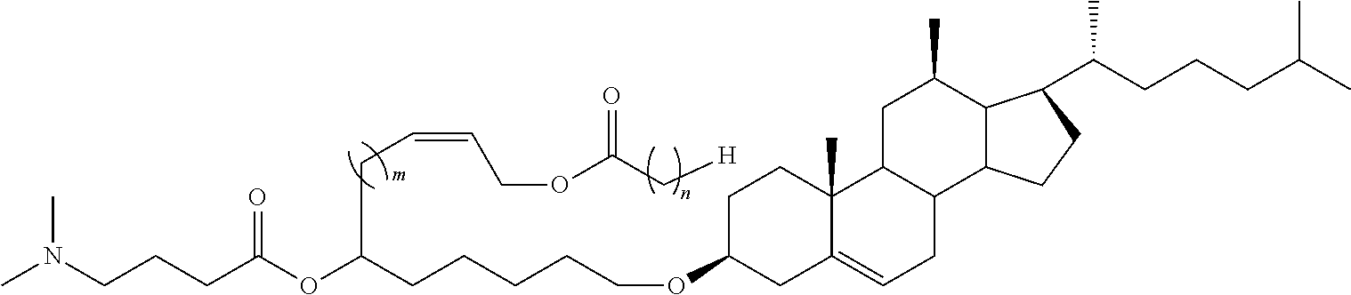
CN(CCCC(OC(CCCCCOC1CC2=CCC3C(C2(C)CC1)CC(C)C1C3CCC1C(CCCC(C)C)C)CC=CCOC(C[H])=O)=O)C
